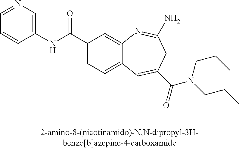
C1=CC(NC(C2=CC=C3C(=C2)N=C(N)CC(C(=O)N(CCC)CCC)=C3)=O)=CN=C1
